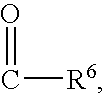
C([R6])=O
